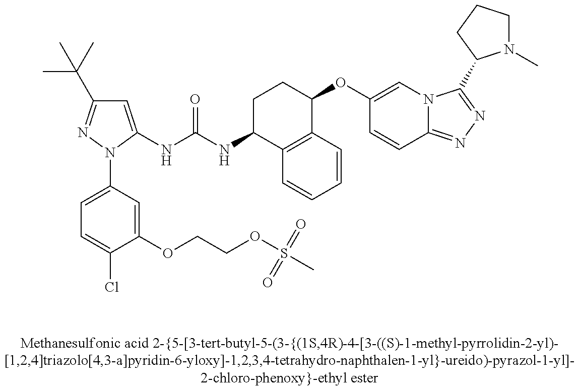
C1=C(NC(NC2C3=C(C(OC4=CN5C(=NN=C5C5N(C)CCC5)C=C4)CC2)C=CC=C3)=O)N(C2=CC=C(Cl)C(OCCOS(=O)(=O)C)=C2)N=C1C(C)(C)C
